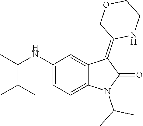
C1(NC(C)C(C)C)=CC=C2C(=C1)C(=C1NCCOC1)C(=O)N2C(C)C
